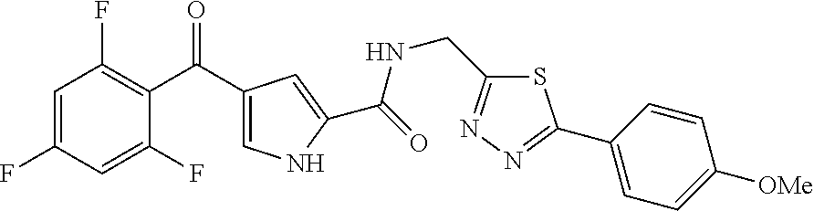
C1=C(F)C=C(F)C(C(C2=CNC(C(=O)NCC3=NN=C(C4=CC=C([OMe])C=C4)S3)=C2)=O)=C1F
